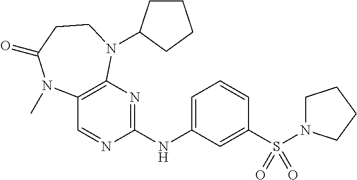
C1=CC=C(NC2=NC3=C(C=N2)N(C)C(=O)CCN3C2CCCC2)C=C1S(=O)(=O)N1CCCC1
